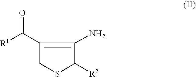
O=C([R1])C1=C(N)C([R2])SC1
